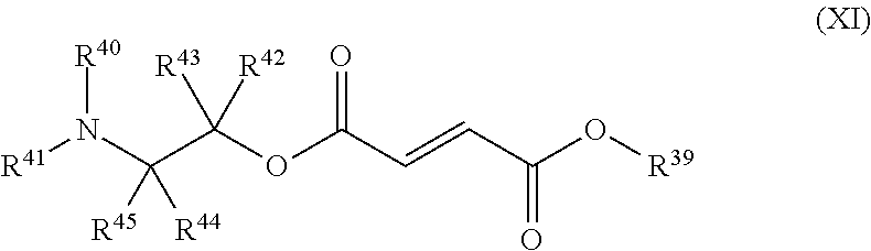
C(C(OC(C=CC(O[R39])=O)=O)([R43])[R42])(N([R41])[R40])([R45])[R44]
